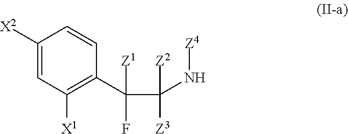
C1([X2])=CC([X1])=C(C([Z1])(F)C([Z2])([Z3])N[Z4])C=C1
